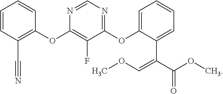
C1=CC(C#N)=C(OC2=C(F)C(OC3=CC=CC=C3C(=COC)C(=O)OC)=NC=N2)C=C1
